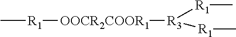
C[R1][OOCR2COOR1][R3]([R1]C)[R1]C
